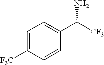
C1=CC(C([CF3])N)=CC=C1[F3C]
